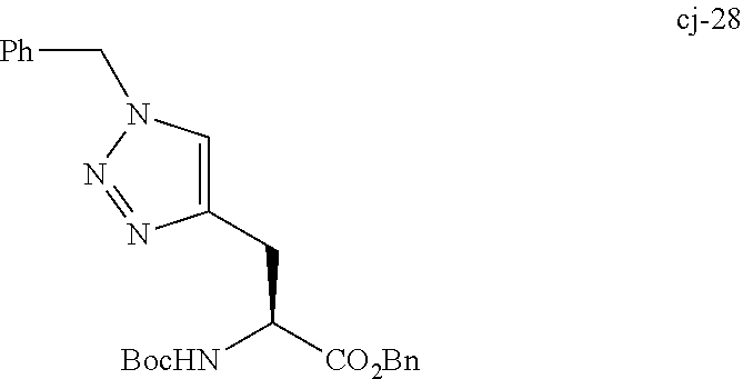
C1=C(CC([BocHN])[CO2Bn])N=NN1C[Ph]
